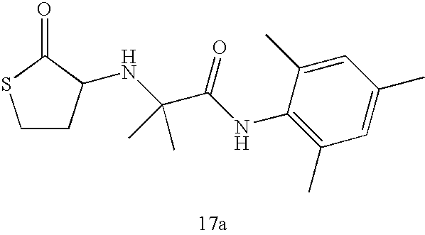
C1CC(NC(C(NC2=C(C)C=C(C)C=C2C)=O)(C)C)C(=O)S1
